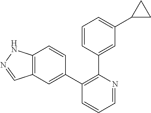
C12=C(C=C(C3=C(C4=CC(C5CC5)=CC=C4)N=CC=C3)C=C1)C=NN2
